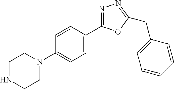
C1=CC(N2CCNCC2)=CC=C1C1=NN=C(CC2=CC=CC=C2)O1
